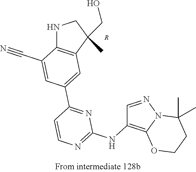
[R].C1=C(C2=NC(NC3=C4N(N=C3)C(C)(C)CCO4)=NC=C2)C=C(C#N)C2=C1C(C)(CO)CN2
